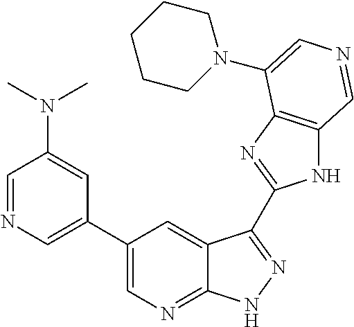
C1(C2=CN=CC(N(C)C)=C2)=CN=C2C(=C1)C(C1=NC3=C(N1)C=NC=C3N1CCCCC1)=NN2
